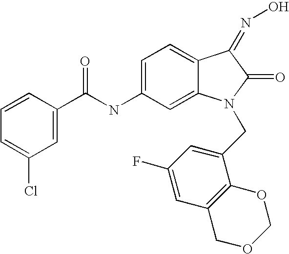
C1=CC(C(NC2=CC=C3C(=C2)N(CC2=CC(F)=CC4=C2OCOC4)C(=O)C3=NO)=O)=CC(Cl)=C1
